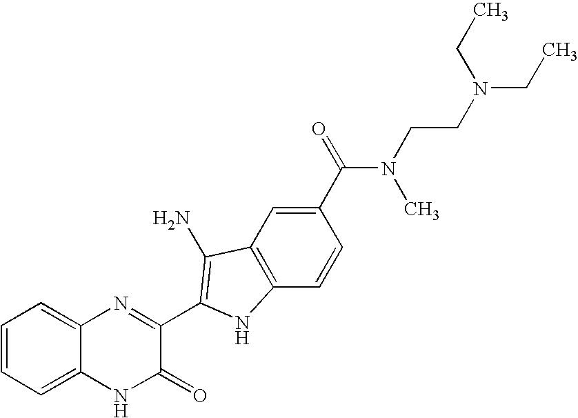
C1=C2C(=CC=C1)N=C(C1=C(N)C3=C(C=CC(C(=O)N(CCN(CC)CC)C)=C3)N1)C(=O)N2
